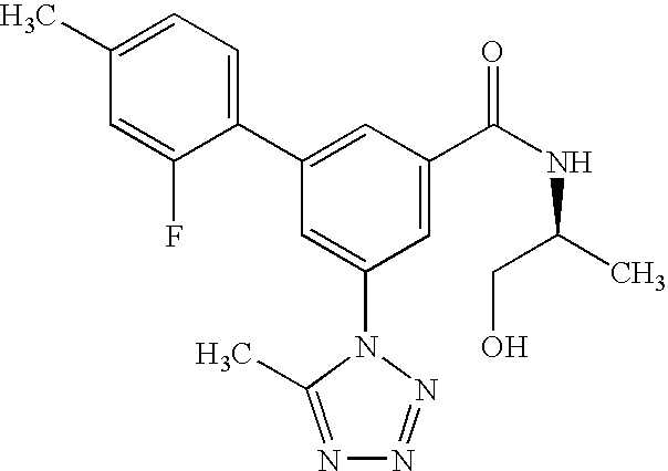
C1(C2=CC(C(NC(C)CO)=O)=CC(N3C(C)=NN=N3)=C2)=CC=C(C)C=C1F
